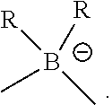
[B-](C)(C)([R])[R]
